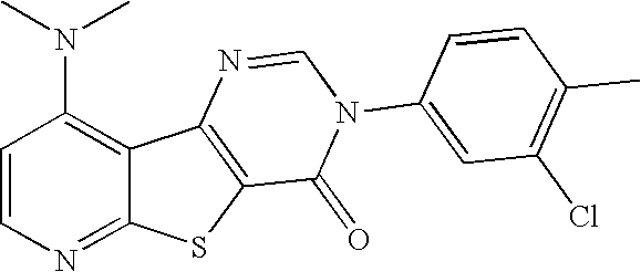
N(C1=C2C(=NC=C1)SC1=C2N=CN(C2=CC(Cl)=C(C)C=C2)C1=O)(C)C
